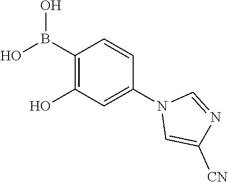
C1(B(O)O)=C(O)C=C(N2C=C([CN])N=C2)C=C1
